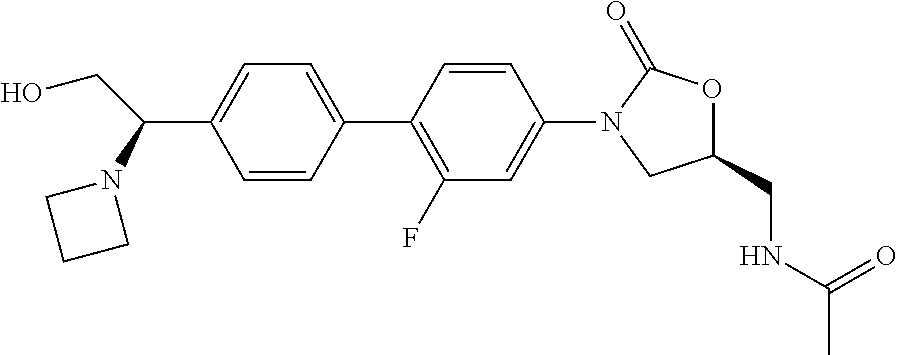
C1=CC(C2=CC=C(C(CO)N3CCC3)C=C2)=C(F)C=C1N1CC(CNC(C)=O)OC1=O
